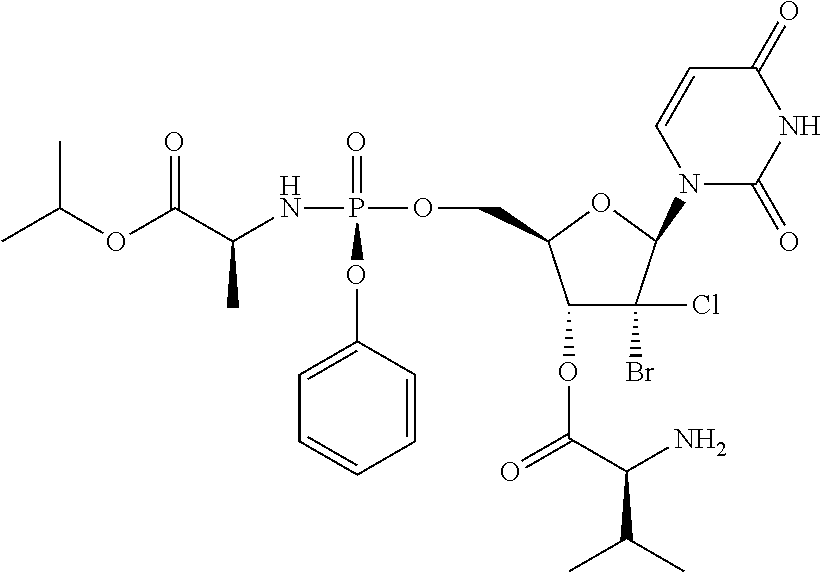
C1=CC(OP(=O)(OCC2OC(N3C(=O)NC(=O)C=C3)C(Br)(Cl)C2OC(=O)C(N)C(C)C)NC(C(OC(C)C)=O)C)=CC=C1
